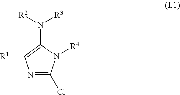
N1=C(Cl)N([R4])C(N([R2])[R3])=C1[R1]
